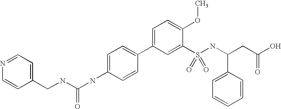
C1(CNC(NC2=CC=C(C3=CC=C(OC)C(S(=O)(NC(C4=CC=CC=C4)CC(O)=O)=O)=C3)C=C2)=O)=CC=NC=C1
